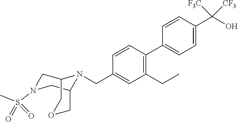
C1=CC(C2=CC=C(C(O)([F3C])[CF3])C=C2)=C(CC)C=C1CN1C2CN(S(C)(=O)=O)CC1COC2
